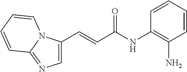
C1(C=CC(NC2=C(N)C=CC=C2)=O)=CN=C2N1C=CC=C2
